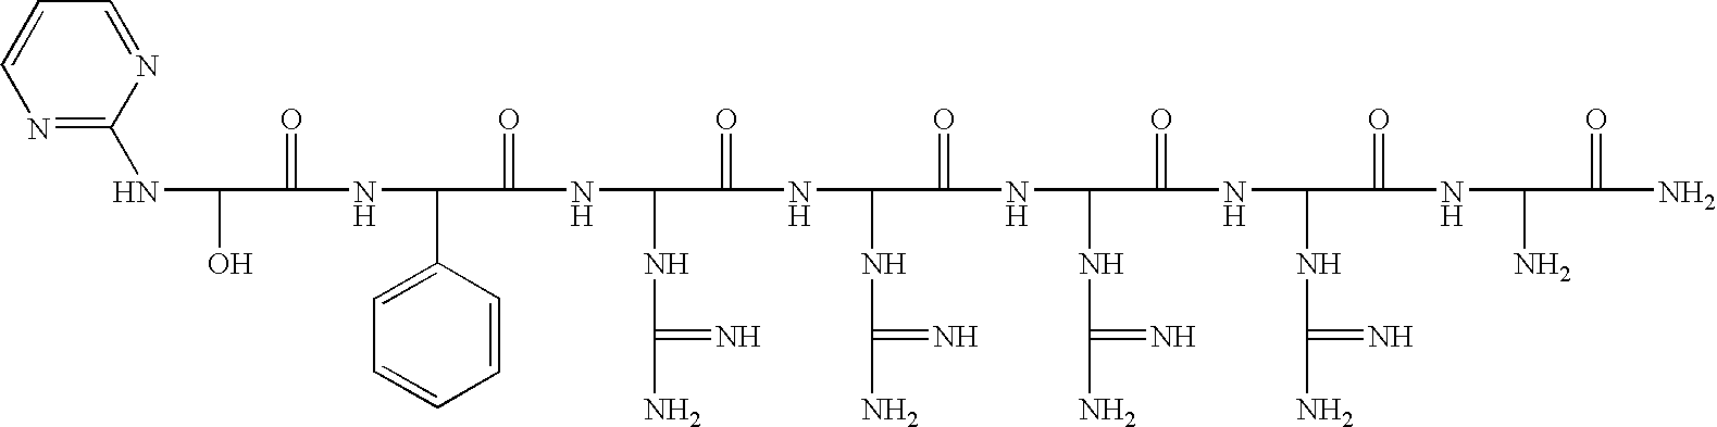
C1(NC(O)C(=O)NC(C2=CC=CC=C2)C(=O)NC(NC(N)=N)C(=O)NC(NC(N)=N)C(=O)NC(NC(N)=N)C(=O)NC(NC(N)=N)C(=O)NC(N)C(=O)N)=NC=CC=N1
